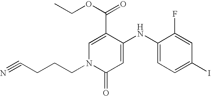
C1(C(=O)OCC)=CN(CCCC#N)C(=O)C=C1NC1=CC=C(I)C=C1F
